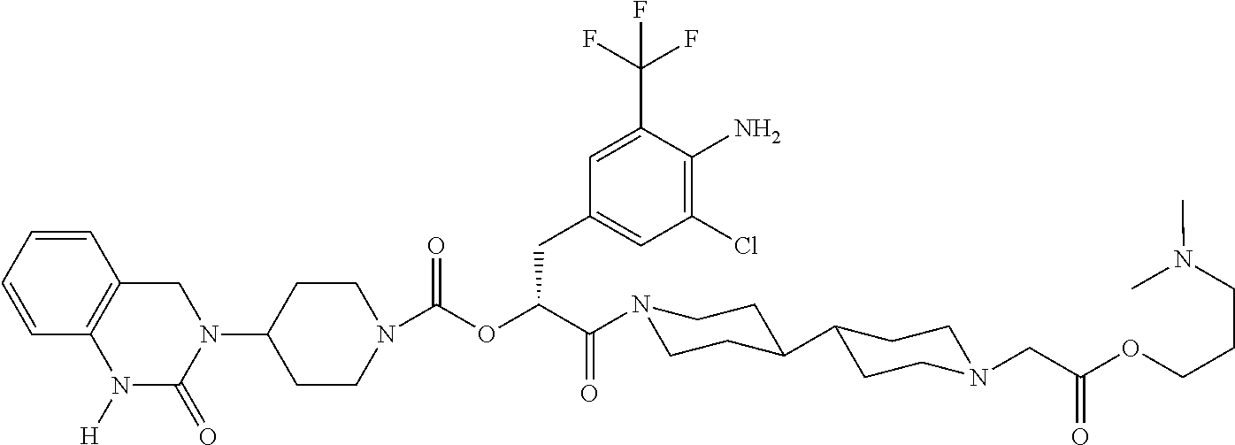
C1(N2C(=O)N([H])C3=C(C=CC=C3)C2)CCN(C(OC(C(=O)N2CCC(C3CCN(CC(OCCCN(C)C)=O)CC3)CC2)CC2=CC(Cl)=C(N)C(C(F)(F)F)=C2)=O)CC1
